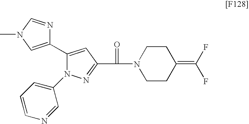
N1=C(C(=O)N2CCC(=C(F)F)CC2)C=C(C2=CN(C)C=N2)N1C1=CC=CN=C1
